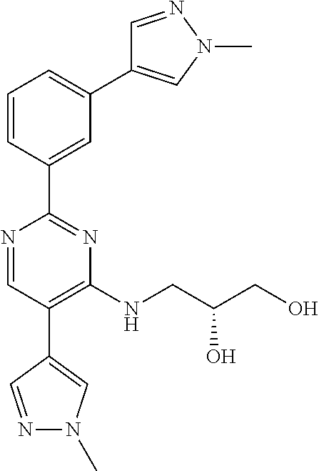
N1=CC(C2=CN(C)N=C2)=C(NCC(CO)O)N=C1C1=CC(C2=CN(C)N=C2)=CC=C1
